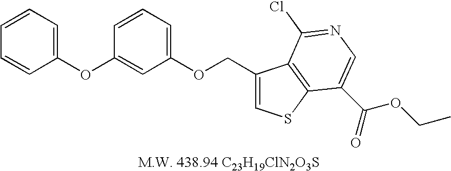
C1=CC=C(OC2=CC(OCC3=CSC4=C3C(Cl)=NC=C4C(OCC)=O)=CC=C2)C=C1
